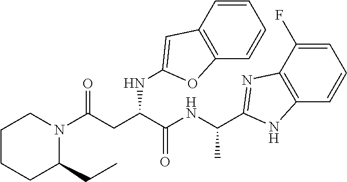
C(CC(C(NC(C)C1=NC2=C(C=CC=C2F)N1)=O)NC1=CC2=C(C=CC=C2)O1)(=O)N1C(CC)CCCC1
